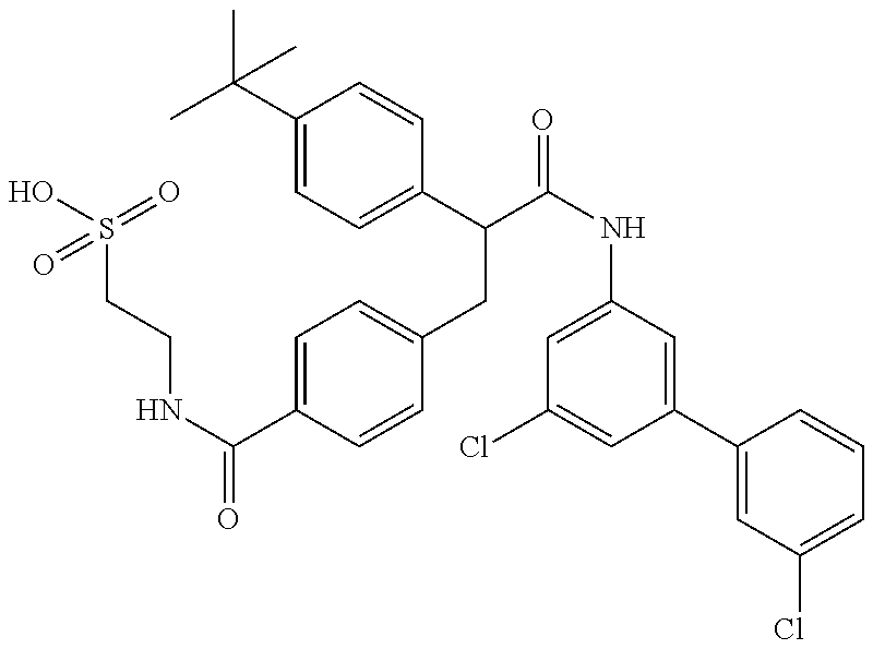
OS(CCNC(C1=CC=C(CC(C2=CC=C(C(C)(C)C)C=C2)C(=O)NC2=CC(Cl)=CC(C3=CC(Cl)=CC=C3)=C2)C=C1)=O)(=O)=O
